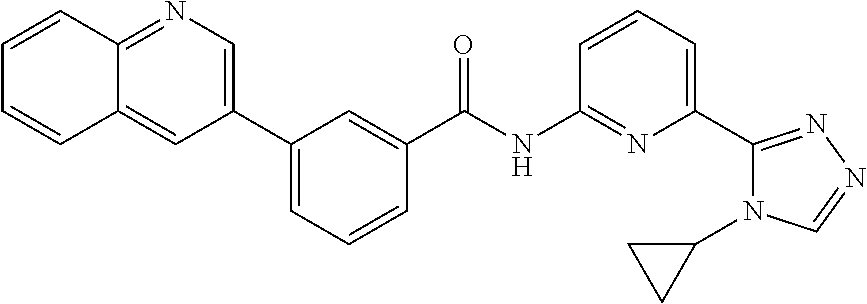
N1=C2C(=CC(C3=CC=CC(C(NC4=NC(C5=NN=CN5C5CC5)=CC=C4)=O)=C3)=C1)C=CC=C2
